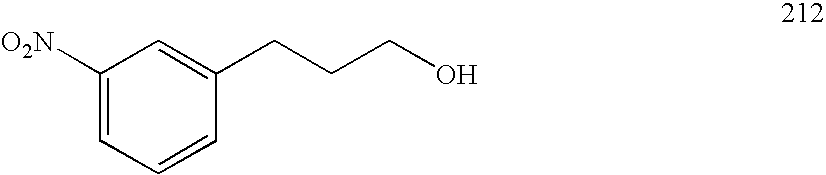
C1([O2N])=CC=CC(CCCO)=C1
